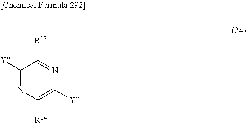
C1([Y])=NC([R14])=C([Y])N=C1[R13]
